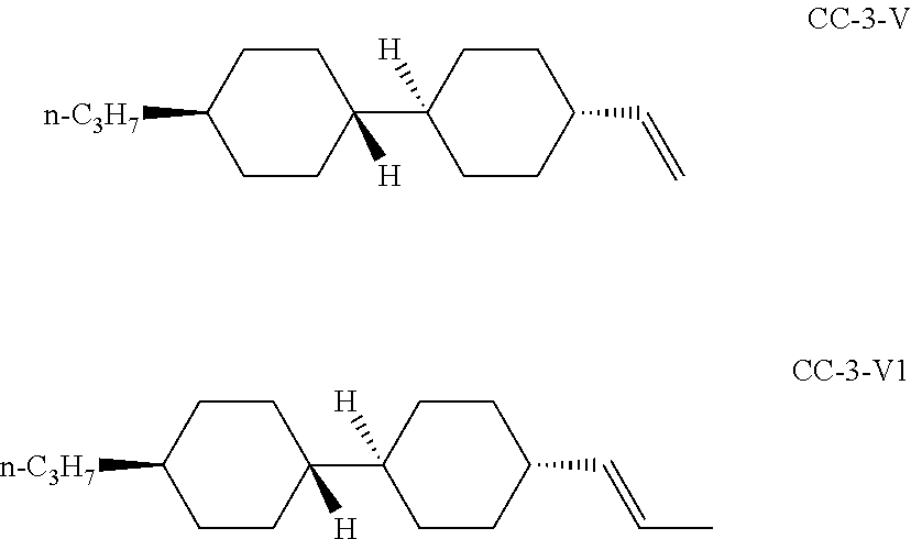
C1CC(C2([H])CCC(C=C)CC2)([H])CCC1[n-C3H7].C1CC(C2([H])CCC(C=CC)CC2)([H])CCC1[n-C3H7]
